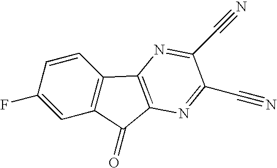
C1=C(F)C=CC2=C1C(=O)C1=C2N=C(C#N)C(C#N)=N1
